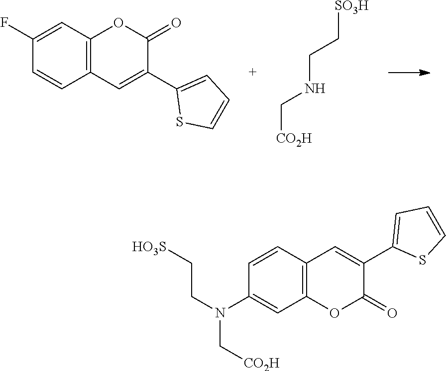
C1(F)=CC2=C(C=C(C3=CC=CS3)C(=O)O2)C=C1.[CO2H]CNCC[SO3H].C1(N(C[CO2H])CC[HO3S])=CC2=C(C=C(C3=CC=CS3)C(=O)O2)C=C1
